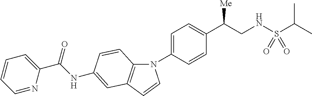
N1(C2=CC=C(C(CNS(C(C)C)(=O)=O)[Me])C=C2)C2=C(C=C1)C=C(NC(C1=CC=CC=N1)=O)C=C2
